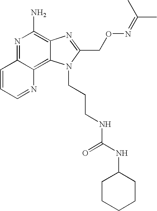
N1=C2C(=C3C(=C1N)N=C(CON=C(C)C)N3CCCNC(=O)NC1CCCCC1)N=CC=C2
